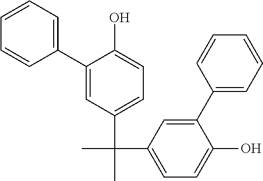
C1=CC=C(C2=CC(C(C)(C)C3=CC=C(O)C(C4=CC=CC=C4)=C3)=CC=C2O)C=C1
